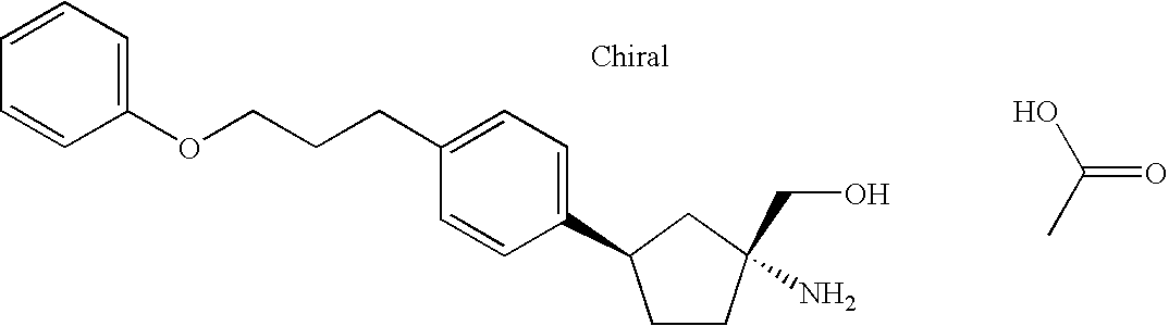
C1CC(N)(CO)CC1C1=CC=C(CCCOC2=CC=CC=C2)C=C1.OC(C)=O
